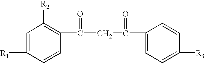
C1=CC(C(CC(C2=CC=C([R3])C=C2)=O)=O)=C([R2])C=C1[R1]
